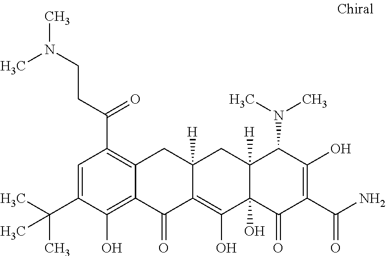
C1=C(C(C)(C)C)C(O)=C2C(=C1C(CCN(C)C)=O)CC1([H])C(=C(O)C3(O)C([H])(C1)C(N(C)C)C(O)=C(C(N)=O)C3=O)C2=O
